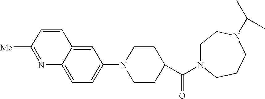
C1=C2C(=CC(N3CCC(C(=O)N4CCN(C(C)C)CCC4)CC3)=C1)C=CC([Me])=N2
